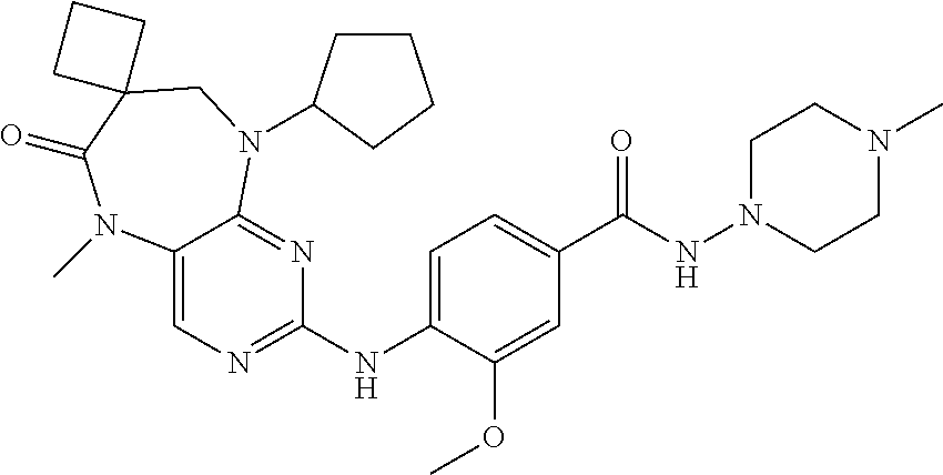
C12=CN=C(NC3=CC=C(C(NN4CCN(C)CC4)=O)C=C3OC)N=C1N(C1CCCC1)CC1(C(=O)N2C)CCC1
